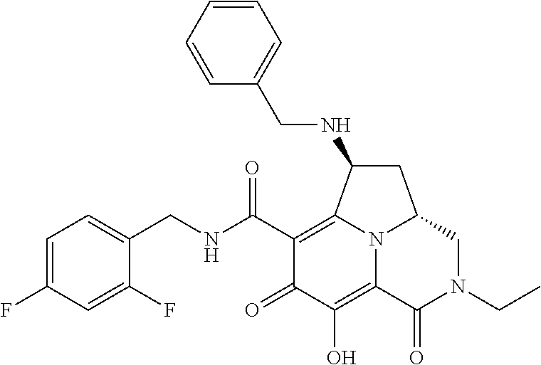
C1=C(F)C=C(F)C(CNC(C2=C3C(NCC4=CC=CC=C4)CC4CN(CC)C(=O)C(=C(O)C2=O)N34)=O)=C1
